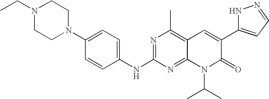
C1(NC2=NC(C)=C3C(=N2)N(C(C)C)C(=O)C(C2=CC=NN2)=C3)=CC=C(N2CCN(CC)CC2)C=C1
